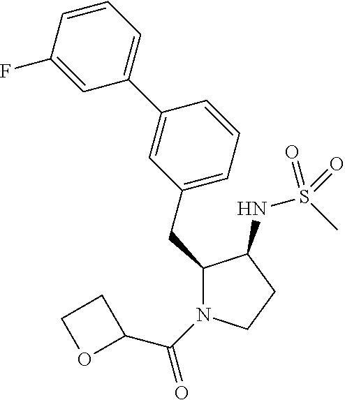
C1(CC2=CC=CC(C3=CC=CC(F)=C3)=C2)N(C(=O)C2CCO2)CCC1NS(C)(=O)=O
